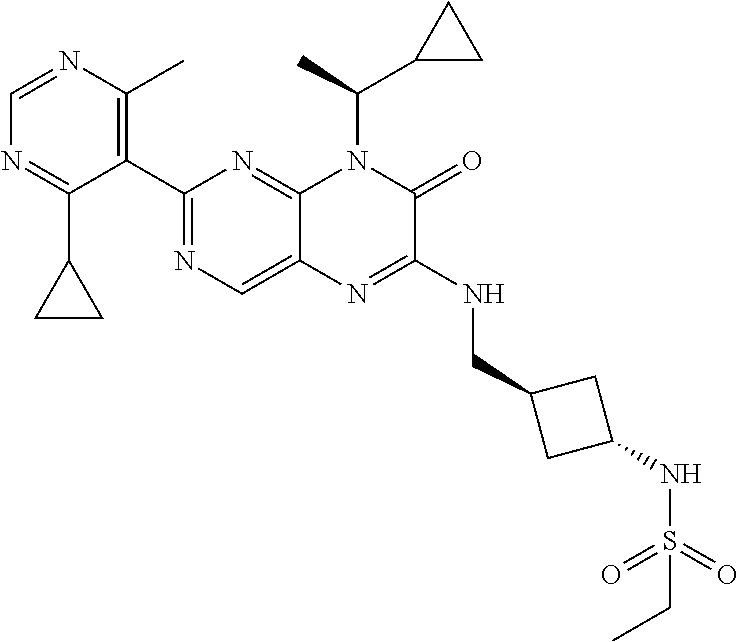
C1(C2=NC=C3C(=N2)N(C(C2CC2)C)C(=O)C(NCC2CC(NS(=O)(=O)CC)C2)=N3)=C(C)N=CN=C1C1CC1
